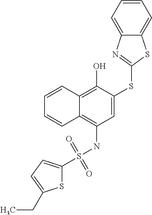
C1=CC2=C(O)C(SC3=NC4=CC=CC=C4S3)=CC(NS(=O)(=O)C3=CC=C(CC)S3)=C2C=C1
